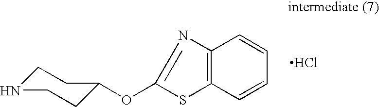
C1NCCC(OC2=NC3=C(S2)C=CC=C3)C1.Cl
